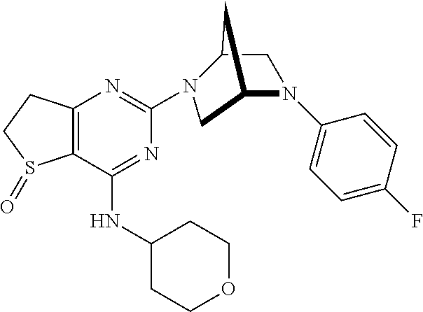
C12=C(C(NC3CCOCC3)=NC(N3C4CN(C5=CC=C(F)C=C5)C(C3)C4)=N1)S(=O)CC2
